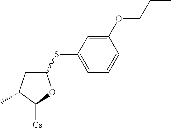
C1(SC2=CC=CC(OCCC)=C2)CC(C)C([Cs])O1
